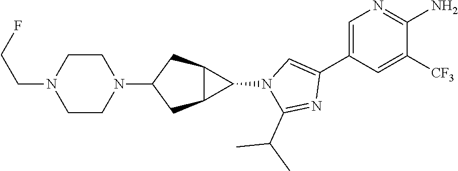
C1=C(C2=CN(C3C4C3CC(N3CCN(CCF)CC3)C4)C(C(C)C)=N2)C=C([CF3])C(N)=N1
